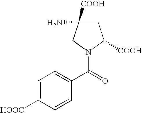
C1C(N)([COOH])CN(C(C2=CC=C([HOOC])C=C2)=O)C1[COOH]
